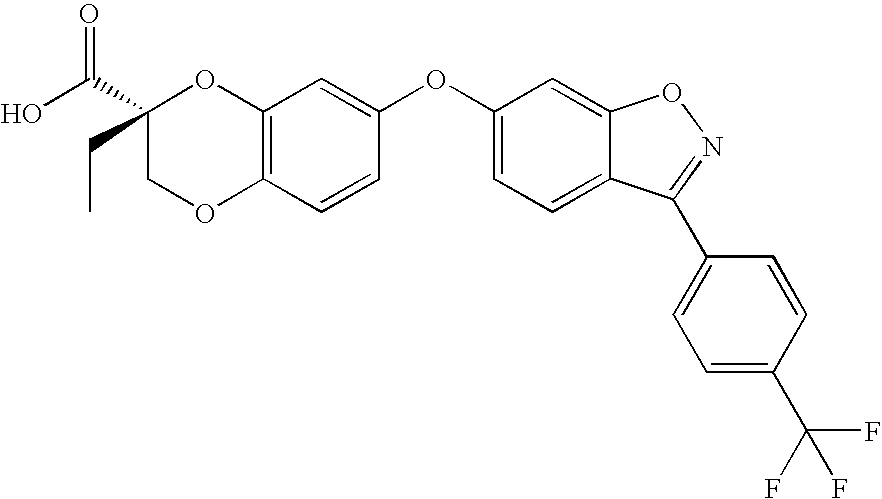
C12=C(C=CC(OC3=CC=C4C(=C3)ON=C4C3=CC=C(C(F)(F)F)C=C3)=C1)OCC(CC)(C(O)=O)O2
